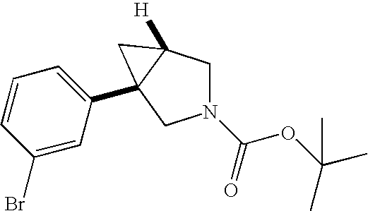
C1(Br)=CC(C23C([H])(CN(C(OC(C)(C)C)=O)C2)C3)=CC=C1
